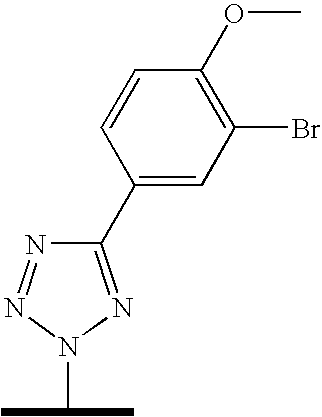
C1=CC(C2=NN(C(C)C)N=N2)=CC(Br)=C1OC
